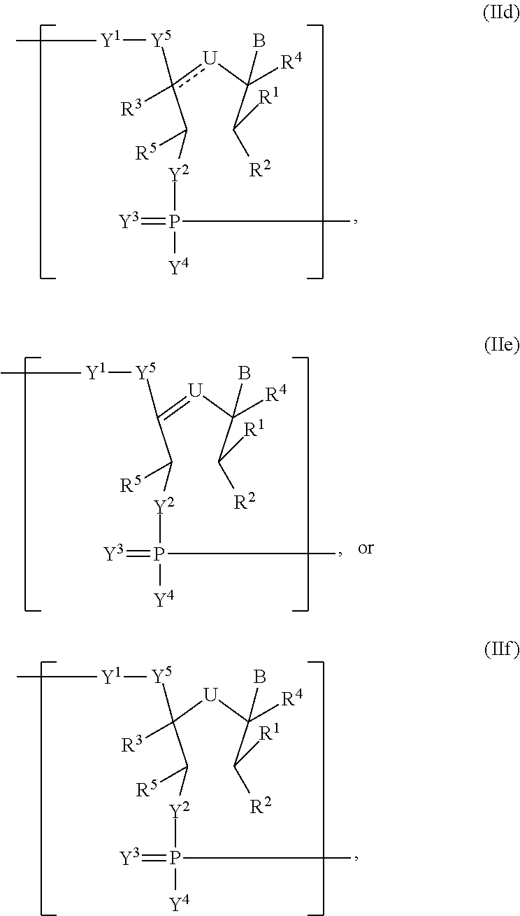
C(c([U]C(C([R2])[R1])(B)[R4])([Y5][Y1]C)[R3])([R5])[Y2]P(=[Y3])(C)[Y4].C(C([U]C(C([R2])[R1])(B)[R4])([Y5][Y1]C)[R3])([R5])[Y2]P(=[Y3])(C)[Y4].C(C(=[U]C(C([R2])[R1])(B)[R4])[Y5][Y1]C)([R5])[Y2]P(=[Y3])(C)[Y4]
